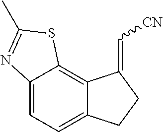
C12=CC=C3C(=C1SC(C)=N2)C(=C[CN])CC3
